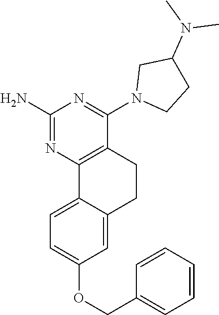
C1(N)=NC2=C(C(N3CCC(N(C)C)C3)=N1)CCC1=CC(OCC3=CC=CC=C3)=CC=C21
